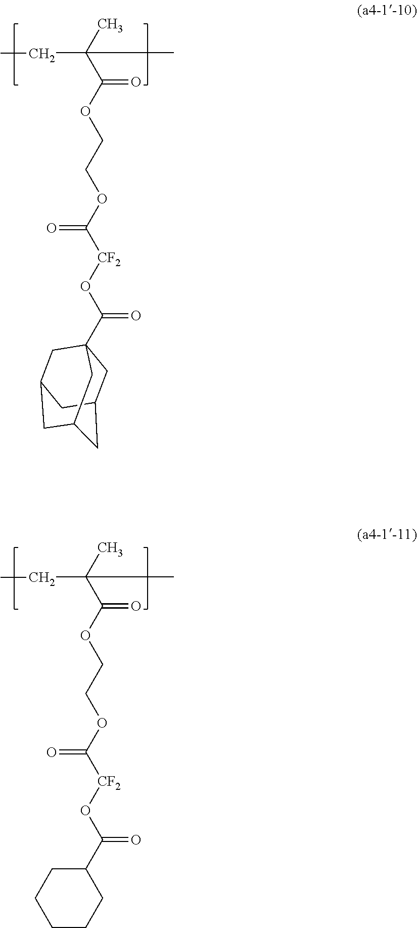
CC(C(OCCOC([CF2]OC(=O)C12CC3CC(CC(C1)C3)C2)=O)=O)(C)CC.CC(C(OCCOC([CF2]OC(C1CCCCC1)=O)=O)=O)(C)CC
